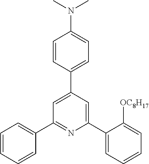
C1=CC(C2=CC(C3=CC=CC=C3)=NC(C3=CC=CC=C3[OC8H17])=C2)=CC=C1N(C)C
